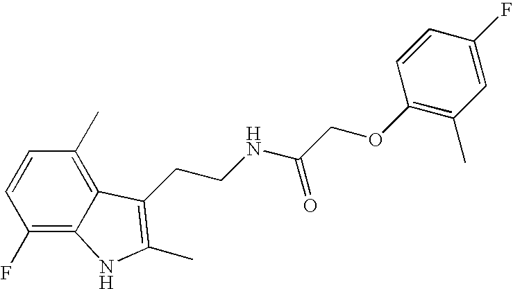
C1(F)=C2C(=C(C)C=C1)C(CCNC(COC1=C(C)C=C(F)C=C1)=O)=C(C)N2
